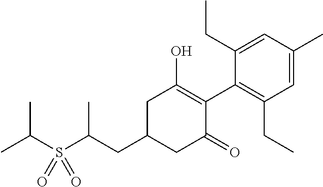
C1(CC(S(C(C)C)(=O)=O)C)CC(=O)C(C2=C(CC)C=C(C)C=C2CC)=C(O)C1
